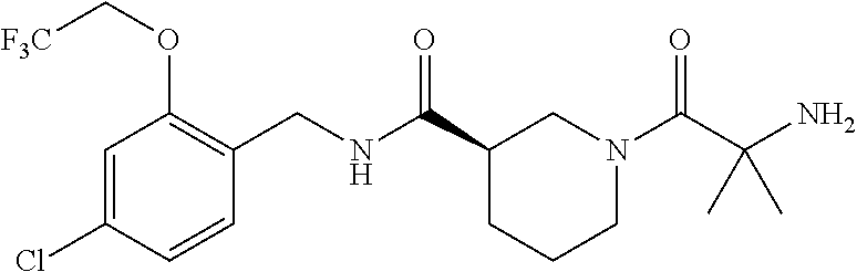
C1=C(Cl)C=CC(CNC(C2CCCN(C(C(N)(C)C)=O)C2)=O)=C1OC[F3C]
